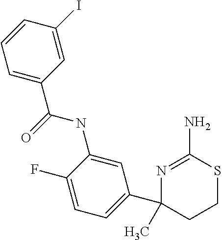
C1=C(NC(C2=CC=CC(I)=C2)=O)C(F)=CC=C1C1(C)CCSC(N)=N1
